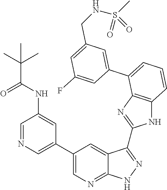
C1=C(C2=CC=CC3=C2N=C(C2=NNC4=NC=C(C5=CN=CC(NC(C(C)(C)C)=O)=C5)C=C42)N3)C=C(F)C=C1CNS(=O)(C)=O
